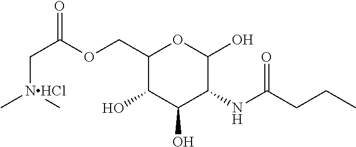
O(CC1C(O)C(O)C(NC(CCC)=O)C(O)O1)C(=O)C[NHCl](C)C
